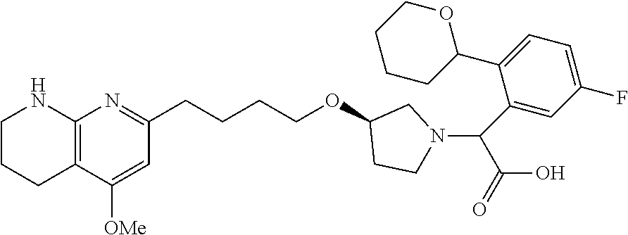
C1CCC2=C(N1)N=C(CCCCOC1CCN(C(C(O)=O)C3=CC(F)=CC=C3C3OCCCC3)C1)C=C2[OMe]
